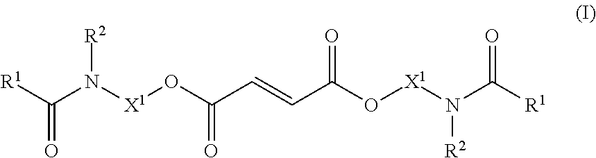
[R1]C(N([X1]OC(C=CC(O[X1]N(C([R1])=O)[R2])=O)=O)[R2])=O
